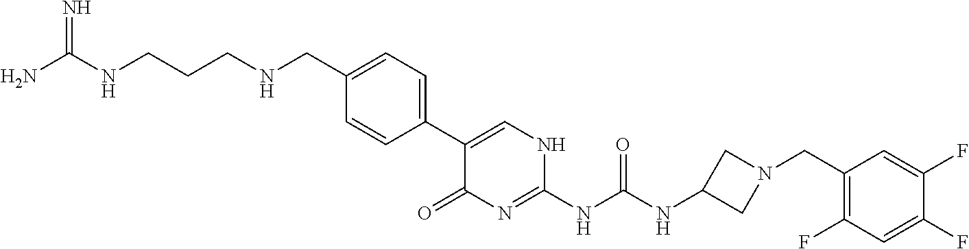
C1(C2=CNC(NC(NC3CN(CC4=C(F)C=C(F)C(F)=C4)C3)=O)=NC2=O)=CC=C(CNCCCNC(N)=N)C=C1
